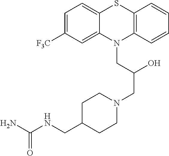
C1=C([F3C])C=C2C(=C1)SC1=C(N2CC(CN2CCC(CNC(N)=O)CC2)O)C=CC=C1
